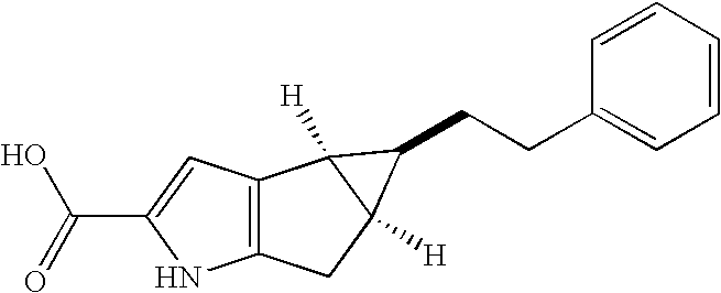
C12=C(C=C(C(=O)O)N1)C1([H])C([H])(C2)C1CCC1=CC=CC=C1
